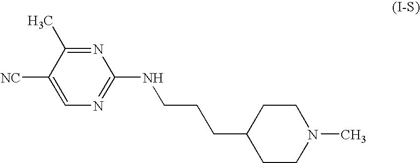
N1=C(C)C([NC])=CN=C1NCCCC1CCN(C)CC1
